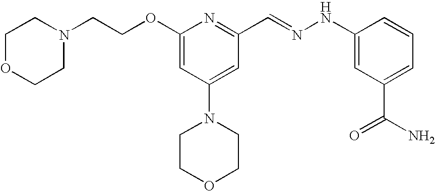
C(COC1=CC(N2CCOCC2)=CC(C=NNC2=CC(C(N)=O)=CC=C2)=N1)N1CCOCC1
